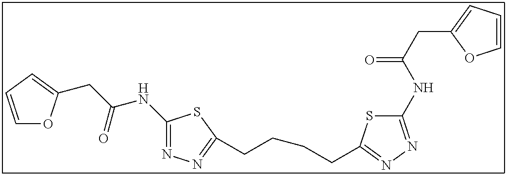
C1(NC(CC2=CC=CO2)=O)=NN=C(CCCCC2=NN=C(NC(CC3=CC=CO3)=O)S2)S1
